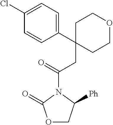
C1C(CC(=O)N2C([Ph])COC2=O)(C2=CC=C(Cl)C=C2)CCOC1
